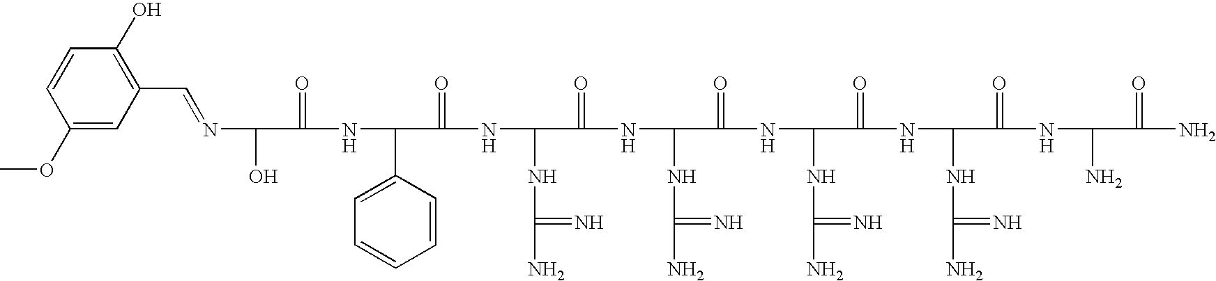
N(C(O)C(=O)NC(C1=CC=CC=C1)C(=O)NC(NC(N)=N)C(=O)NC(NC(N)=N)C(=O)NC(NC(N)=N)C(=O)NC(NC(N)=N)C(=O)NC(N)C(=O)N)=CC1=C(O)C=CC(OC)=C1
